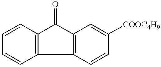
C1=CC2=C(C=C1)C1=C(C2=O)C=C([COOC4H9])C=C1
